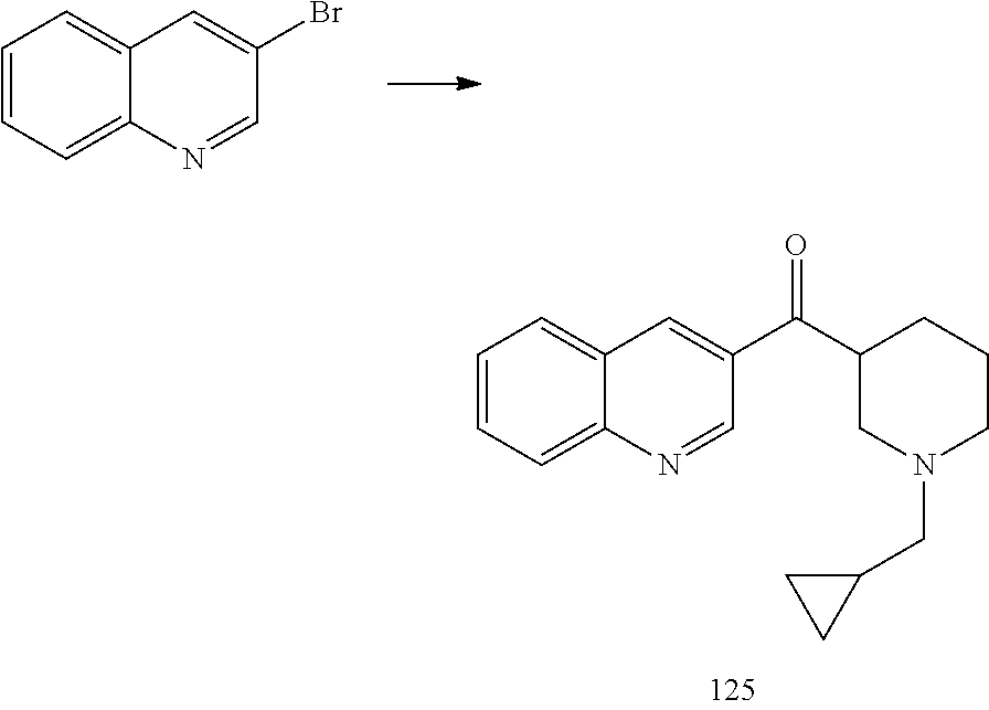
C(C1CN(CC2CC2)CCC1)(=O)C1=CC2=CC=CC=C2N=C1.BrC1=CC2=CC=CC=C2N=C1
